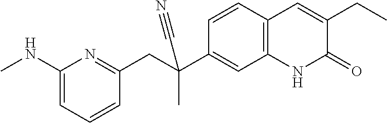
C(C1=NC(NC)=CC=C1)C(C)(C1=CC2=C(C=C1)C=C(CC)C(=O)N2)C#N
